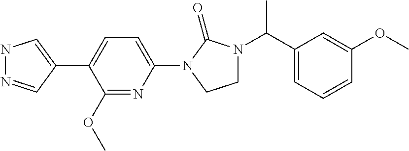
N1N=CC(C2=CC=C(N3C(=O)N(C(C4=CC=CC(OC)=C4)C)CC3)N=C2OC)=C1
